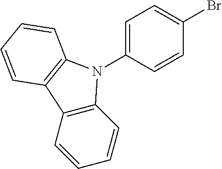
C1(N2C3=C(C=CC=C3)C3=C2C=CC=C3)=CC=C(Br)C=C1
